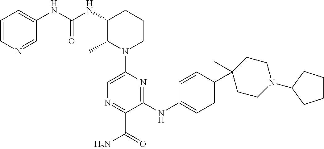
C1(NC(NC2C(C)N(C3=CN=C(C(=O)N)C(NC4=CC=C(C5(C)CCN(C6CCCC6)CC5)C=C4)=N3)CCC2)=O)=CC=CN=C1
